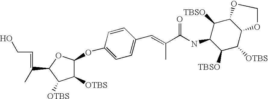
OCC=C(C1OC(OC2=CC=C(C=C(C)C(=O)NC3C([TBSO])C([OTBS])C4C(C3[TBSO])OCO4)C=C2)C([OTBS])C1[OTBS])C
